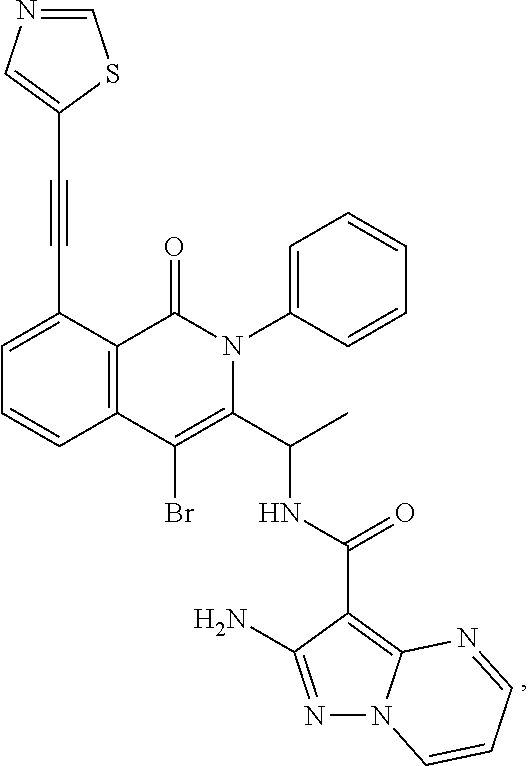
C1=C(C#CC2=CN=CS2)C2=C(C=C1)C(Br)=C(C(C)NC(C1=C3N(N=C1N)C=CC=N3)=O)N(C1=CC=CC=C1)C2=O
